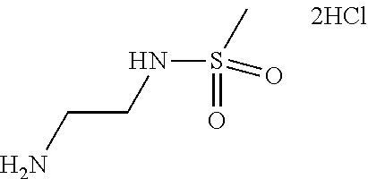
NCCNS(C)(=O)=O
